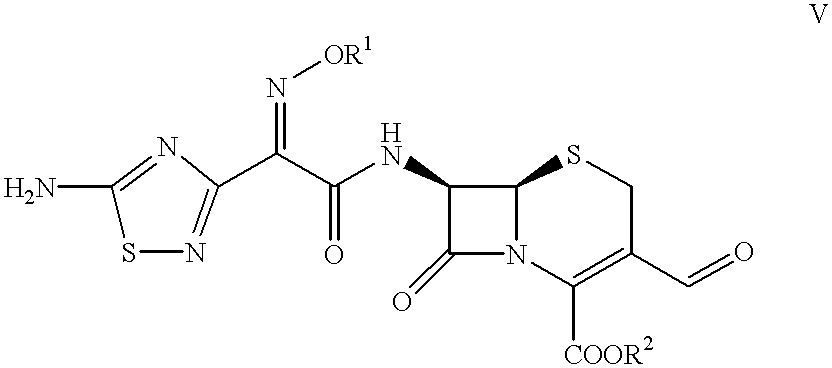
C1(N)=NC(C(C(NC2C(=O)N3C2SCC(C=O)=C3[COOR2])=O)=N[OR1])=NS1
